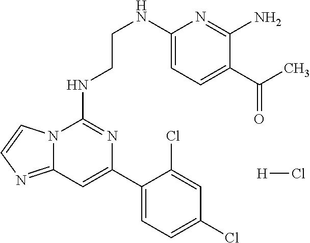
N12C(=NC=C1)C=C(C1=CC=C(Cl)C=C1Cl)N=C2NCCNC1=CC=C(C(C)=O)C(N)=N1.[H]Cl
